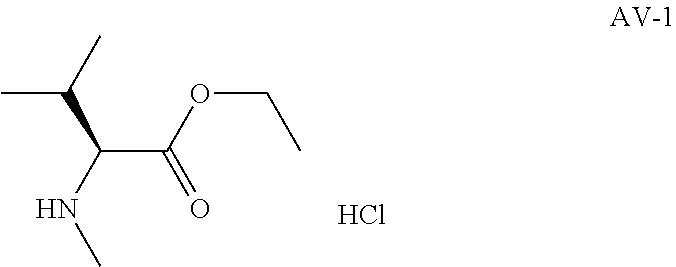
N(C(C(OCC)=O)C(C)C)C.Cl
